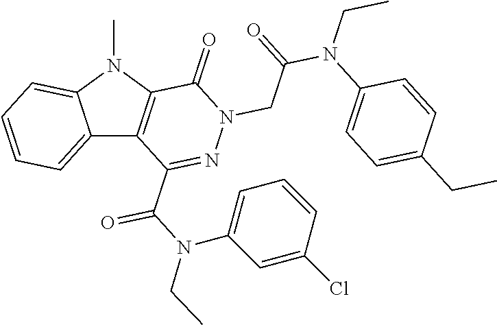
C12=CC=CC=C1N(C)C1=C2C(C(N(C2=CC=CC(Cl)=C2)CC)=O)=NN(CC(N(C2=CC=C(CC)C=C2)CC)=O)C1=O
